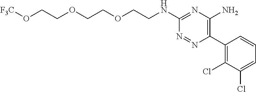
C1(C2=C(N)N=C(NCCOCCOCCO[F3C])N=N2)=C(Cl)C(Cl)=CC=C1
